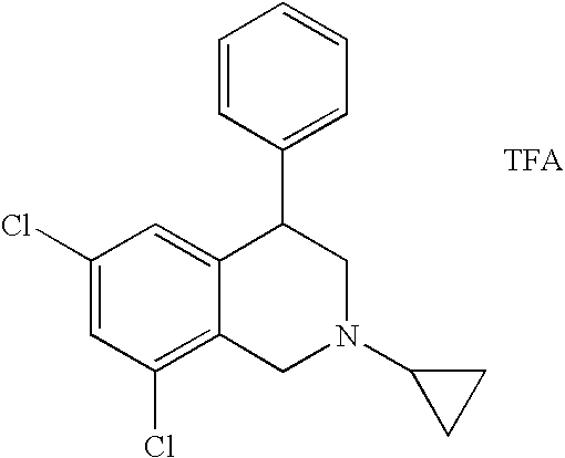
C1(Cl)=C2C(=CC(Cl)=C1)C(C1=CC=CC=C1)CN(C1CC1)C2
